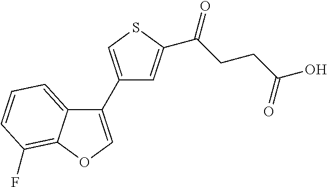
C12=CC=CC(F)=C1OC=C2C1=CSC(C(CCC(O)=O)=O)=C1
